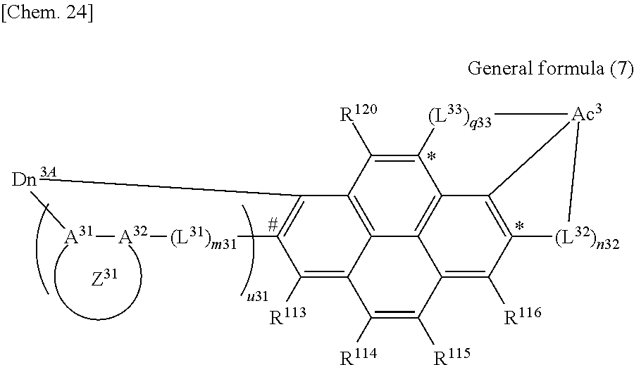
[A31]1[A32][(L31)m31]C2=C(C3=C4C(=C2[R113])C([R114])=C([R115])C2=C([R116])C5=C6C(=C42)C(=C3[R120])[(L33)q33][Ac3]6[(L32)n32]5)[Dn]1
